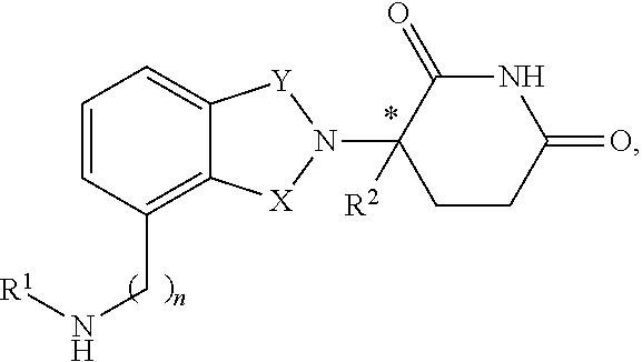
C1CC(=O)NC(=O)C1(N1[Y]C2=CC=CC(CN[R1])=C2[X]1)[R2]
